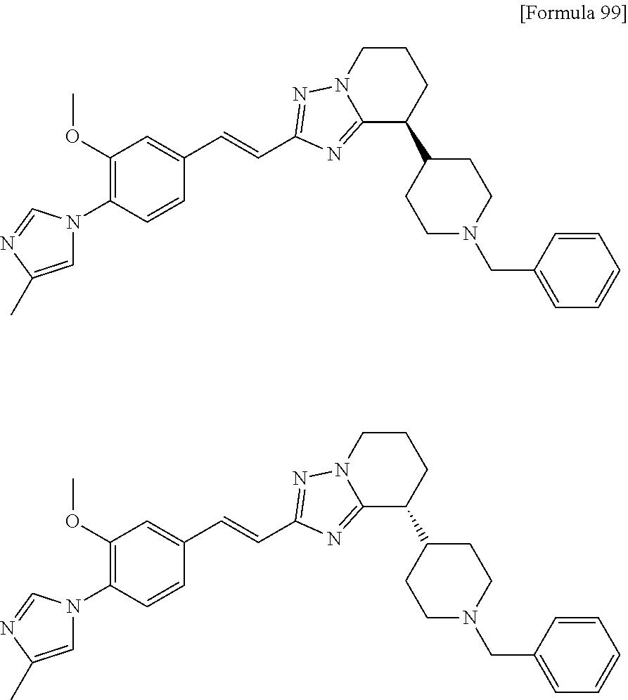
C1(OC)=C(N2C=C(C)N=C2)C=CC(C=CC2=NN3C(=N2)C(C2CCN(CC4=CC=CC=C4)CC2)CCC3)=C1.C1(OC)=C(N2C=C(C)N=C2)C=CC(C=CC2=NN3C(=N2)C(C2CCN(CC4=CC=CC=C4)CC2)CCC3)=C1
